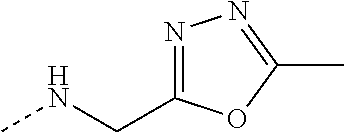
CNCC1=NN=C(C)O1
